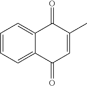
C1=CC=C2C(=C1)C(=O)C(C)=CC2=O
